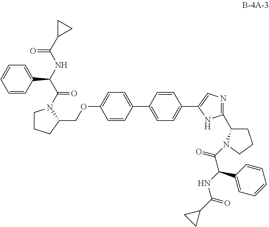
C1(OCC2CCCN2C(=O)C(C2=CC=CC=C2)NC(=O)C2CC2)=CC=C(C2=CC=C(C3=CN=C(C4CCCN4C(=O)C(C4=CC=CC=C4)NC(C4CC4)=O)N3)C=C2)C=C1
